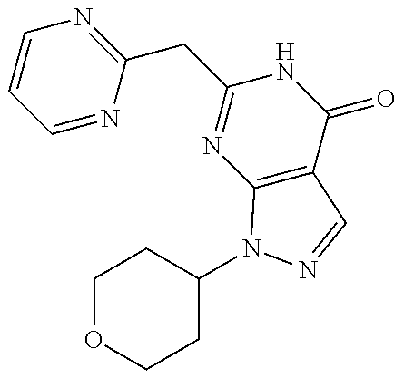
C1=NC(CC2=NC3=C(C(=O)N2)C=NN3C2CCOCC2)=NC=C1
